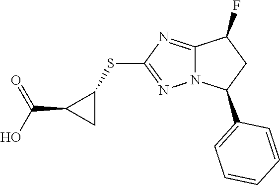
C12=NC(SC3C(C(O)=O)C3)=NN1C(C1=CC=CC=C1)CC2F
